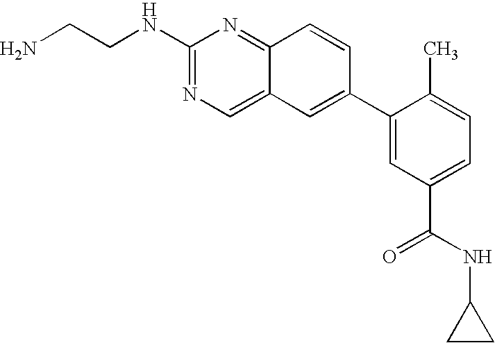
N(C1=NC=C2C(=N1)C=CC(C1=CC(C(NC3CC3)=O)=CC=C1C)=C2)CCN
